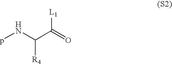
pNC(C(=O)[L1])[R4]
